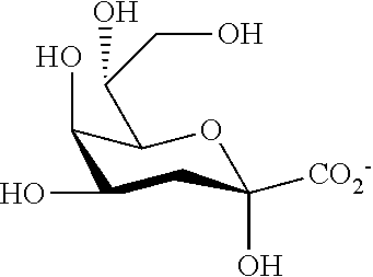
C1(O)C(O)CC(O)([CO2-])OC1C(CO)O
